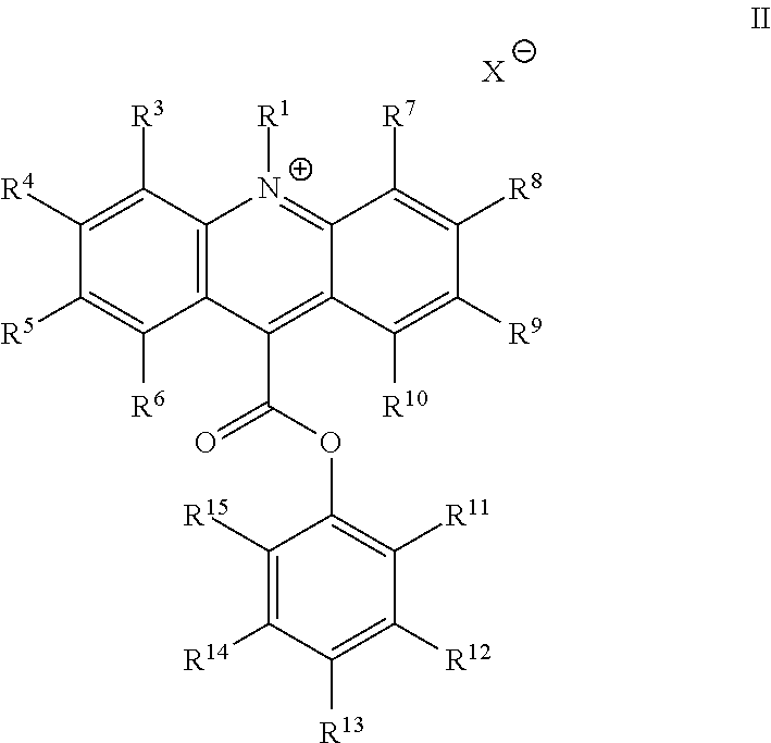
[X].C12=C(C([R3])=C([R4])C([R5])=C1[R6])[N+]([R1])=C1C(=C2C(=O)OC2=C([R11])C([R12])=C([R13])C([R14])=C2[R15])C([R10])=C([R9])C([R8])=C1[R7]
